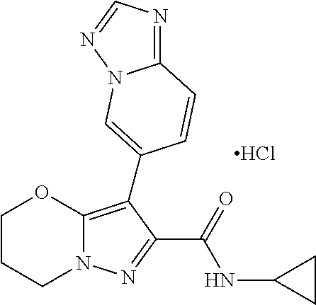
C1CCN2C(=C(C3=CN4C(=NC=N4)C=C3)C(C(=O)NC3CC3)=N2)O1.Cl
